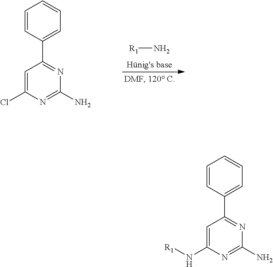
[R1]N.C1=C(Cl)N=C(N)N=C1C1=CC=CC=C1.C1=C(N[R1])N=C(N)N=C1C1=CC=CC=C1
